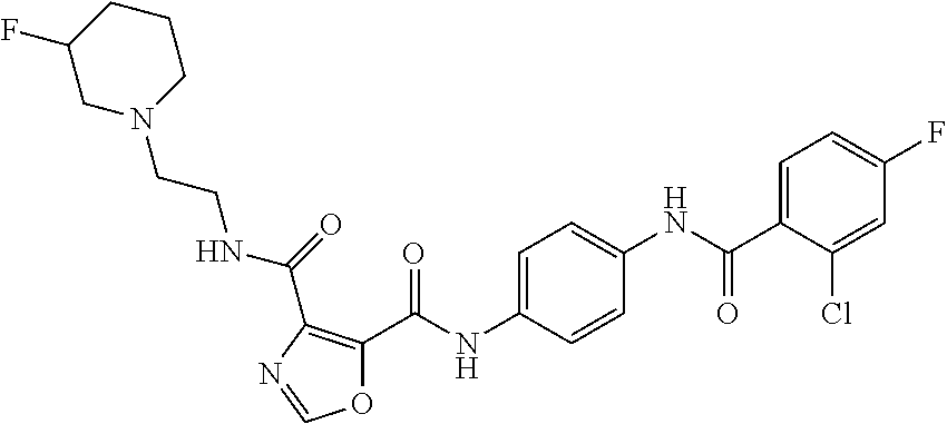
C1=C(C(NC2=CC=C(NC(=O)C3=C(C(=O)NCCN4CCCC(F)C4)N=CO3)C=C2)=O)C(Cl)=CC(F)=C1
